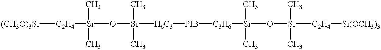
[(CH3O)3Si][C2H4][Si](C)(C)O[Si](C)(C)[H6C3][PIB][C3H6][Si](C)(C)O[Si](C)(C)[C2H4][Si(OCH3)3]
